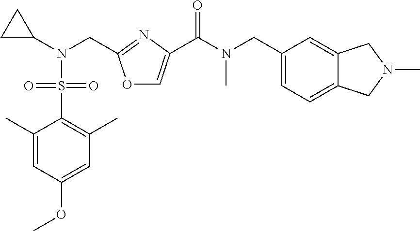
C1(C)=CC(OC)=CC(C)=C1S(N(C1CC1)CC1=NC(C(N(CC2=CC=C3C(=C2)CN(C)C3)C)=O)=CO1)(=O)=O
